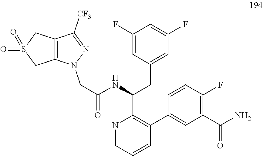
C1(F)=CC(CC(C2=C(C3=CC(C(N)=O)=C(F)C=C3)C=CC=N2)NC(=O)CN2C3=C(CS(=O)(=O)C3)C([CF3])=N2)=CC(F)=C1
